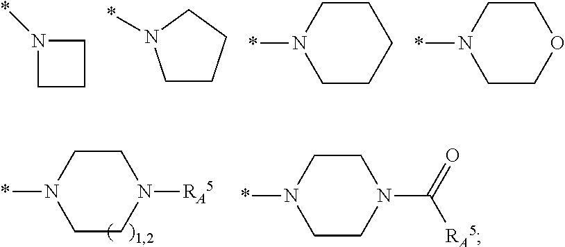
C1CCCN1*.C1CCCCN1*.C1CCN1*.C1COCCN1*.C1CN([RA5])CCN1*.C1CN(C(=O)[RA5])CCN1*
